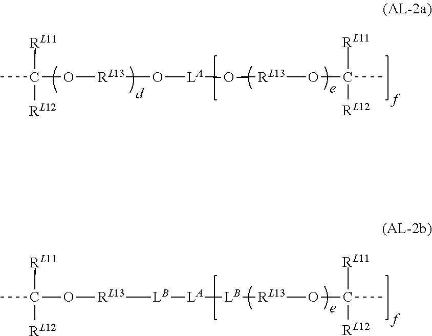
C(O[RL13]O[LA]O[RL13]OC(C)([RL11])[RL12])([RL11])([RL12])C.C(O[RL13][LB][LA][LB][RL13]OC(C)([RL11])[RL12])([RL11])([RL12])C
